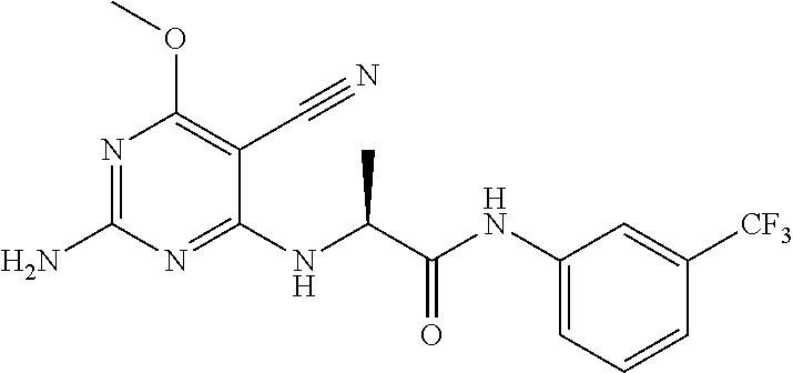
N1=C(N)N=C(NC(C(NC2=CC=CC([CF3])=C2)=O)C)C(C#N)=C1OC
